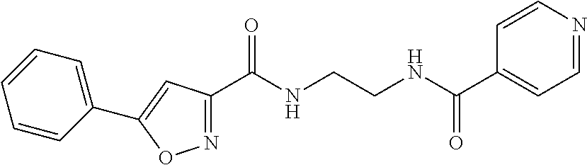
C1(C(NCCNC(C2=CC=NC=C2)=O)=O)=NOC(C2=CC=CC=C2)=C1
